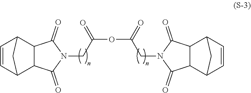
C(OC(CN1C(=O)C2C(C1=O)C1C=CC2C1)=O)(=O)CN1C(=O)C2C(C1=O)C1C=CC2C1
